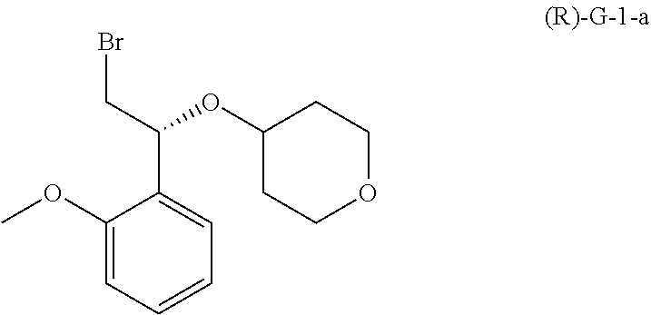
C1(OC)=CC=CC=C1C(CBr)OC1CCOCC1
